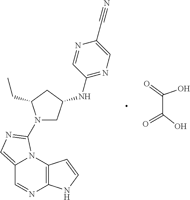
C12=CN=C(N3CC(NC4=NC=C(C#N)N=C4)CC3CC)N1C1=C(N=C2)NC=C1.C(C(O)=O)(=O)O
